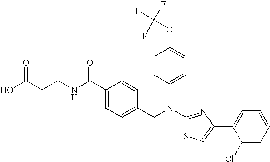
N(C1=NC(C2=CC=CC=C2Cl)=CS1)(CC1=CC=C(C(NCCC(O)=O)=O)C=C1)C1=CC=C(OC(F)(F)F)C=C1
